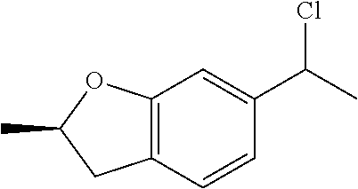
ClC(C)C1=CC2=C(C=C1)CC(C)O2
